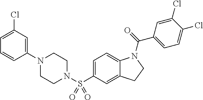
C1(N2CCN(S(C3=CC=C4C(=C3)CCN4C(=O)C3=CC=C(Cl)C(Cl)=C3)(=O)=O)CC2)=CC(Cl)=CC=C1
